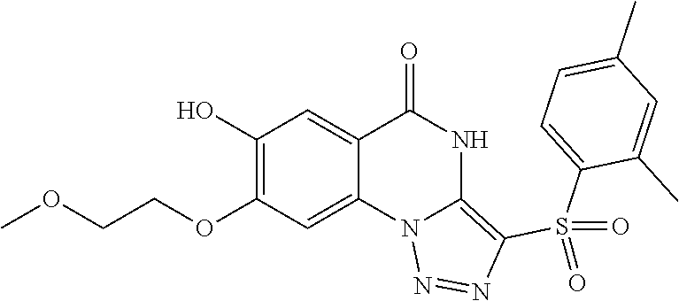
C1(OCCOC)=C(O)C=C2C(=C1)N1C(=C(S(C3=CC=C(C)C=C3C)(=O)=O)N=N1)NC2=O
